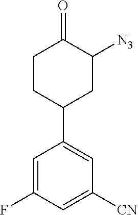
C1=C(F)C=C([CN])C=C1C1CC([N3])C(=O)CC1
